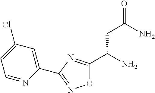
O1C(C(N)CC(=O)N)=NC(C2=CC(Cl)=CC=N2)=N1
